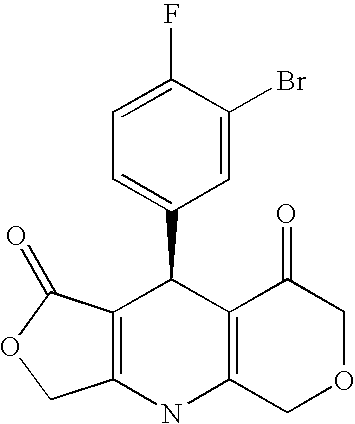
C1=C(F)C(Br)=CC(C2C3=C(NC4=C2C(=O)COC4)COC3=O)=C1
